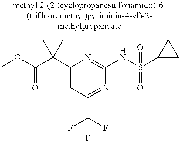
C1(C(C(OC)=O)(C)C)=CC(C(F)(F)F)=NC(NS(C2CC2)(=O)=O)=N1
